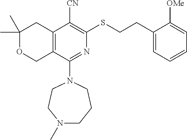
C1(C)(C)OCC2=C(C1)C([CN])=C(SCCC1=CC=CC=C1[OMe])N=C2N1CCN(C)CCC1
